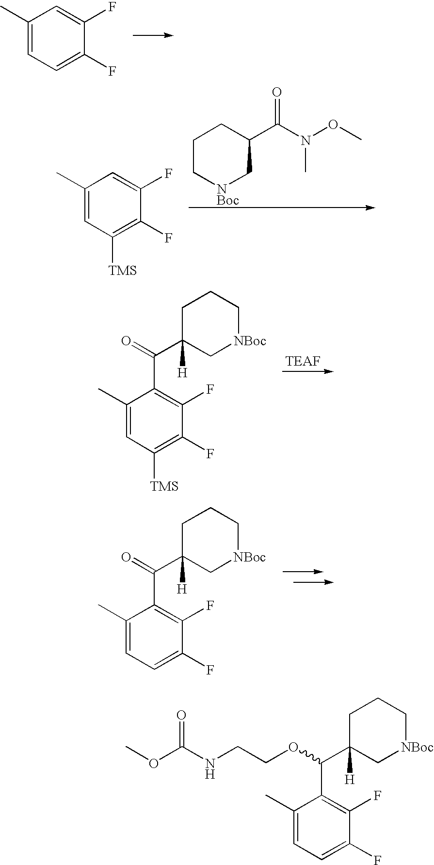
C1C(C(OCCNC(=O)OC)C2=C(F)C(F)=CC=C2C)([H])C[NBoc]CC1.C1(C)=CC=C(F)C(F)=C1.C1(C)=CC([TMS])=C(F)C(F)=C1.C1C[NBoc]CC(C(N(OC)C)=O)C1.C1C(C(=O)C2=C(F)C(F)=C([TMS])C=C2C)([H])C[NBoc]CC1.C1C(C(=O)C2=C(F)C(F)=CC=C2C)([H])C[NBoc]CC1
